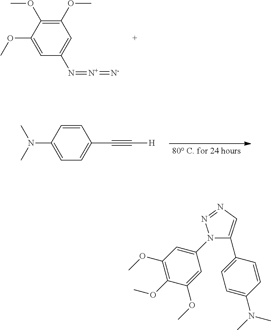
C1(OC)=CC(N=[N+]=[N-])=CC(OC)=C1OC.C1(N(C)C)=CC=C(C#C[H])C=C1.N1(C2=CC(OC)=C(OC)C(OC)=C2)C(C2=CC=C(N(C)C)C=C2)=CN=N1
